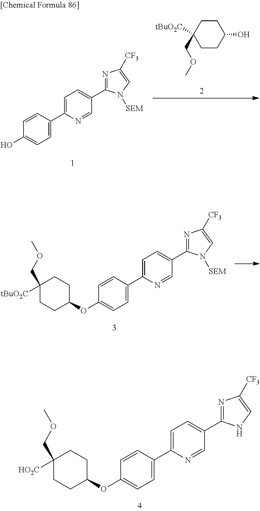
C1=C(C2=CC=C(C3=NC([CF3])=CN3[SEM])C=N2)C=CC(O)=C1.C1CC(O)CCC1([tBuO2C])COC.C1=C(C2=CC=C(C3=NC([CF3])=CN3[SEM])C=N2)C=CC(OC2CCC(COC)([tBuO2C])CC2)=C1.C1=C(C2=CC=C(C3=NC([CF3])=CN3)C=N2)C=CC(OC2CCC(COC)([HO2C])CC2)=C1
